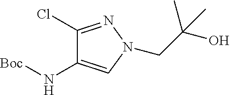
N1(CC(O)(C)C)N=C(Cl)C(N[Boc])=C1
